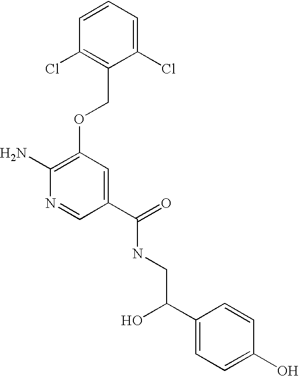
C1(Cl)=CC=CC(Cl)=C1COC1=C(N)N=CC(C(=O)NCC(C2=CC=C(O)C=C2)O)=C1
